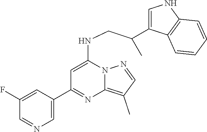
C1(C2=NC3=C(C)C=NN3C(NCC(C3=CNC4=C3C=CC=C4)C)=C2)=CN=CC(F)=C1
